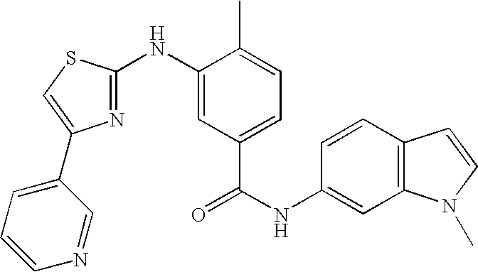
C1(NC2=NC(C3=CC=CN=C3)=CS2)=CC(C(NC2=CC3=C(C=C2)C=CN3C)=O)=CC=C1C
